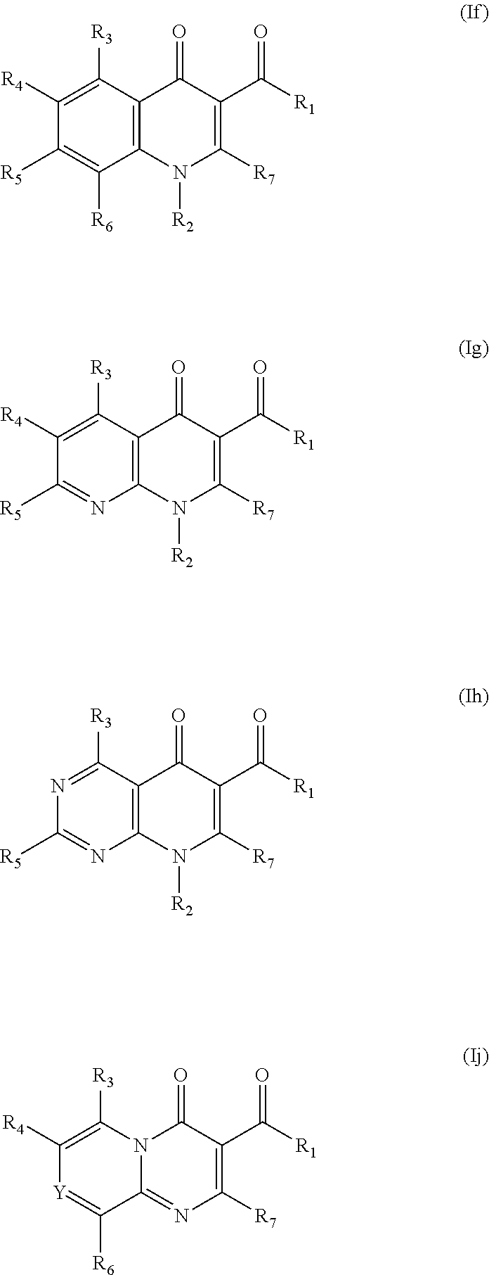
C1([R3])=C([R4])C([R5])=C([R6])C2=C1C(=O)C(C([R1])=O)=C([R7])N2[R2].C1([R3])=C([R4])C([R5])=NC2=C1C(=O)C(C([R1])=O)=C([R7])N2[R2].C1([R3])=NC([R5])=NC2=C1C(=O)C(C([R1])=O)=C([R7])N2[R2].C1([R3])=C([R4])[Y]=C([R6])C2=NC([R7])=C(C([R1])=O)C(=O)N12
